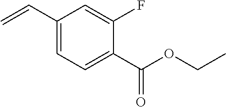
C1(C(=O)OCC)=CC=C(C=C)C=C1F
